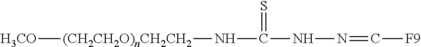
[(CH2CH2O)nCH2CH2](NC(NN=C[F9])=S)[H3CO]
